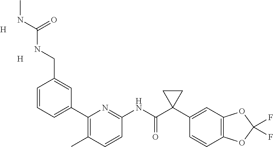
C1(C2=CC=CC(CNC(NC)=O)=C2)=C(C)C=CC(NC(C2(C3=CC4=C(C=C3)OC(F)(F)O4)CC2)=O)=N1.[H].[H]
